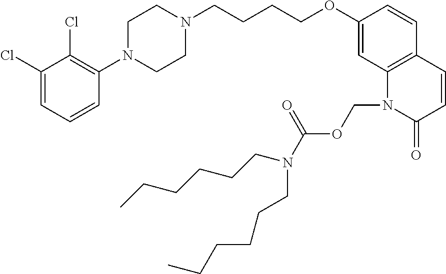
C1(Cl)=CC=CC(N2CCN(CCCCOC3=CC4=C(C=C3)C=CC(=O)N4COC(N(CCCCCC)CCCCCC)=O)CC2)=C1Cl
